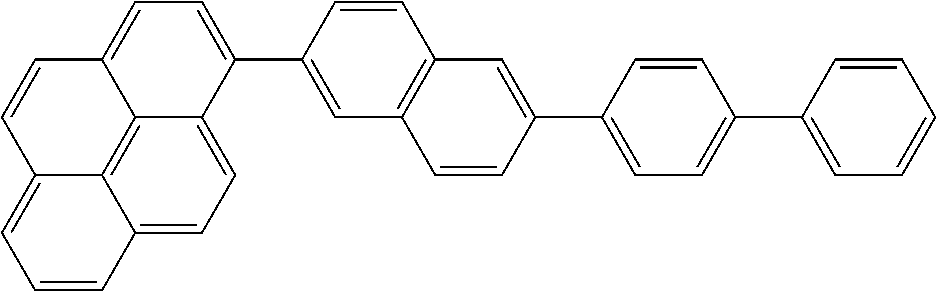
C12=CC=C3C4=C1C(=CC=C2)C=CC4=CC=C3C1=CC2=C(C=C1)C=C(C1=CC=C(C3=CC=CC=C3)C=C1)C=C2
